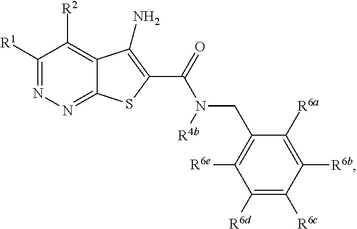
C1([R1])=NN=C2C(=C1[R2])C(N)=C(C(=O)N([R4b])CC1=C([R6e])C([R6d])=C([R6c])C([R6b])=C1[R6a])S2
